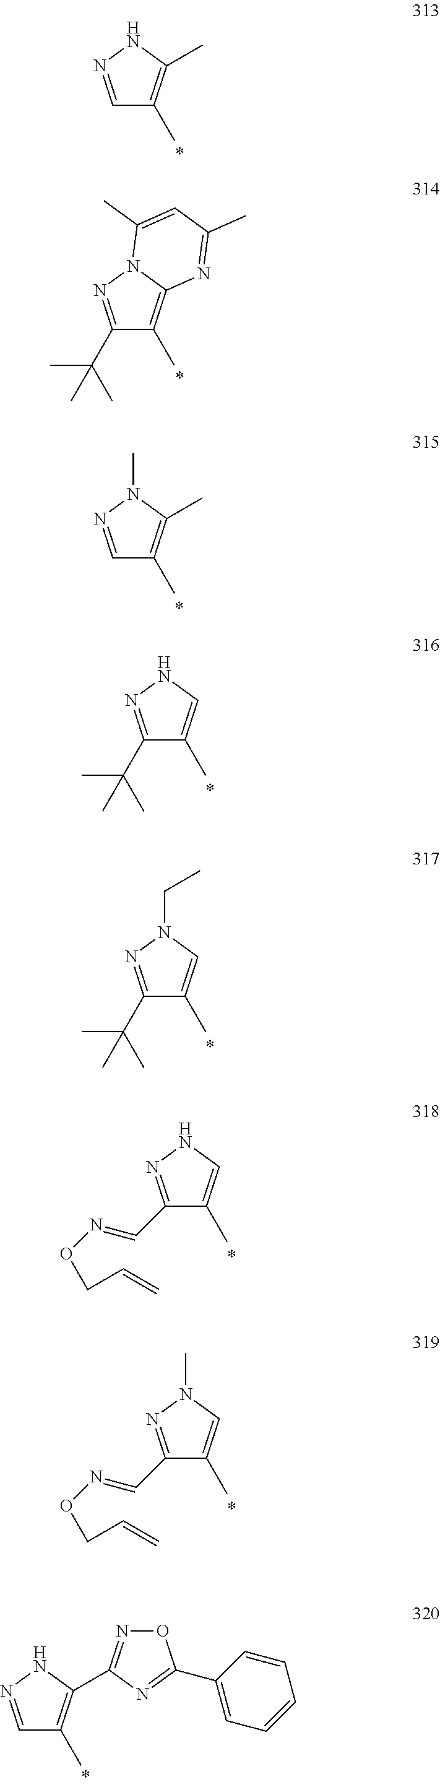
C1=NNC(C)=C1C.C1(C(C)(C)C)=NN2C(=C1C)N=C(C)C=C2C.C1=NN(C)C(C)=C1C.C1(C(C)(C)C)=NNC=C1C.C1(C(C)(C)C)=NN(CC)C=C1C.C1(C=NOCC=C)=NNC=C1C.C1(C=NOCC=C)=NN(C)C=C1C.C1=NNC(C2=NOC(C3=CC=CC=C3)=N2)=C1C
